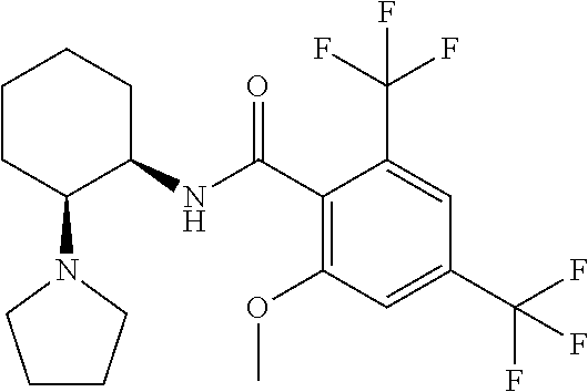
C1CC(N2CCCC2)C(NC(C2=C(OC)C=C(C(F)(F)F)C=C2C(F)(F)F)=O)CC1
